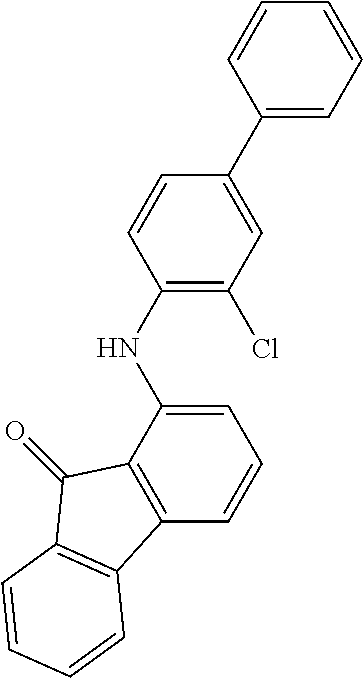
C1=C(NC2=C(Cl)C=C(C3=CC=CC=C3)C=C2)C2=C(C=C1)C1=C(C2=O)C=CC=C1
